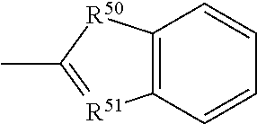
C12=C(C=CC=C1)[R51]=C(C)[R50]2
